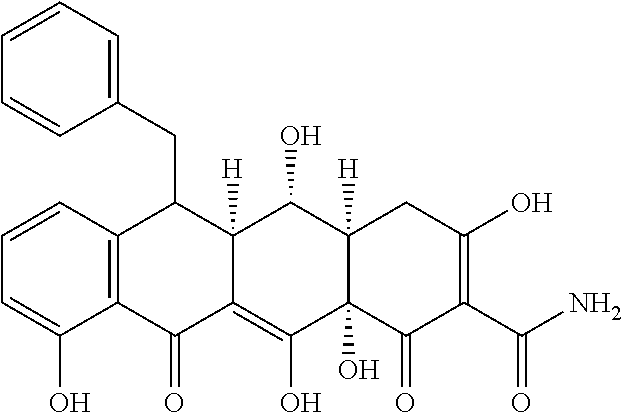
C1=CC2=C(C(O)=C1)C(=O)C1=C(O)C3(O)C([H])(C(O)C1([H])C2CC1=CC=CC=C1)CC(O)=C(C(N)=O)C3=O
